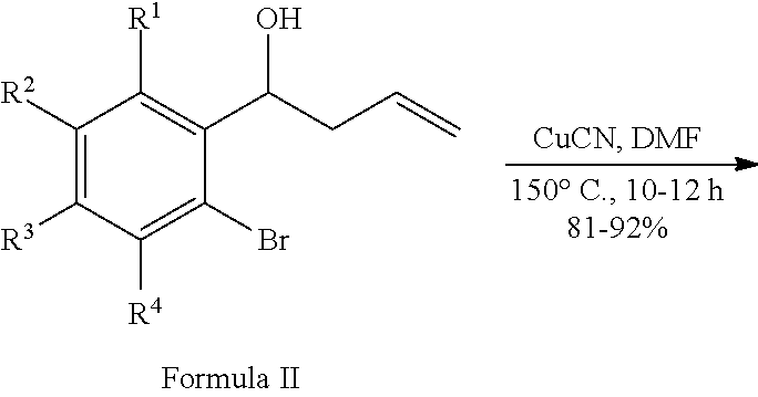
C1([R2])=C([R3])C([R4])=C(Br)C(C(CC=C)O)=C1[R1]
